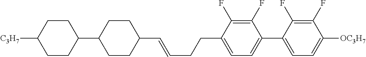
C1(F)=C(F)C(CCC=CC2CCC(C3CCC([C3H7])CC3)CC2)=CC=C1C1=CC=C([OC3H7])C(F)=C1F
